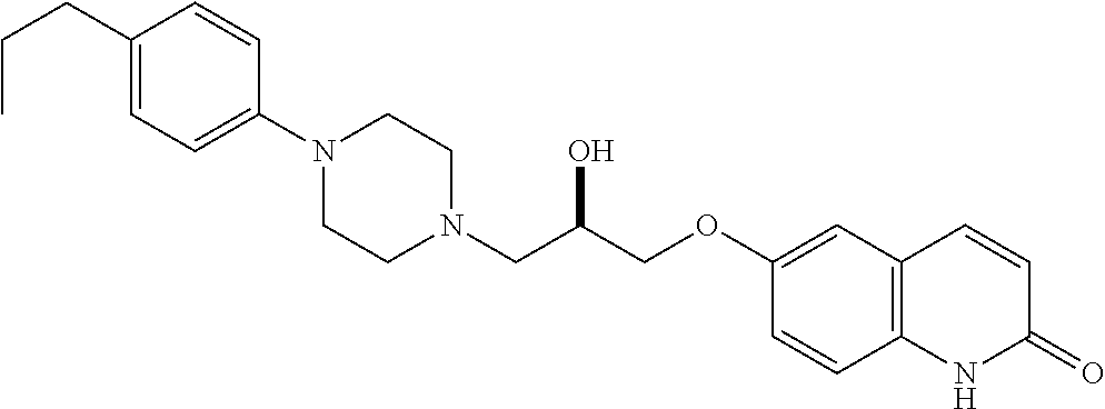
C1(CCC)=CC=C(N2CCN(CC(COC3=CC4=C(C=C3)NC(=O)C=C4)O)CC2)C=C1
